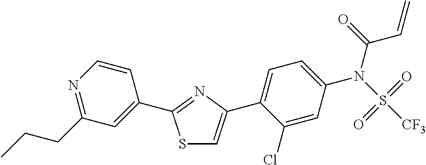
S1C=C(C2=CC=C(N(S(=O)(=O)[CF3])C(=O)C=C)C=C2Cl)N=C1C1=CC(CCC)=NC=C1
